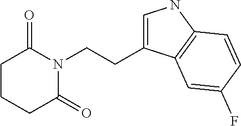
C1(CCN2C(=O)CCCC2=O)=CNC2=C1C=C(F)C=C2
